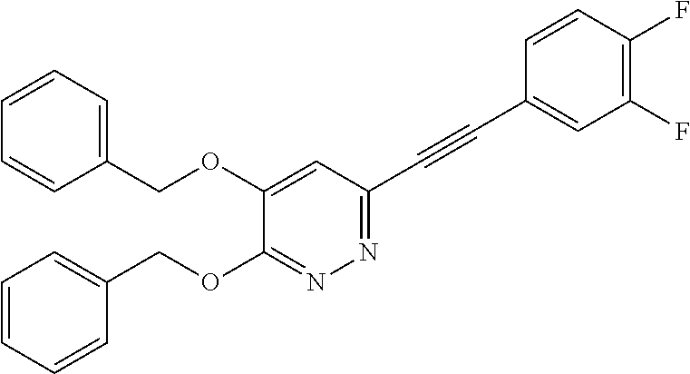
C1=CC=C(COC2=CC(C#CC3=CC(F)=C(F)C=C3)=NN=C2OCC2=CC=CC=C2)C=C1
